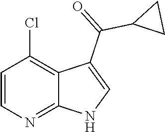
C1=CN=C2C(=C1Cl)C(C(=O)C1CC1)=CN2
